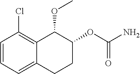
C1=CC=C2C(=C1Cl)C(OC)C(OC(N)=O)CC2
